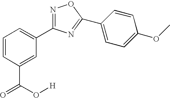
C1=CC(C(=O)O[H])=CC(C2=NOC(C3=CC=C(OC)C=C3)=N2)=C1
